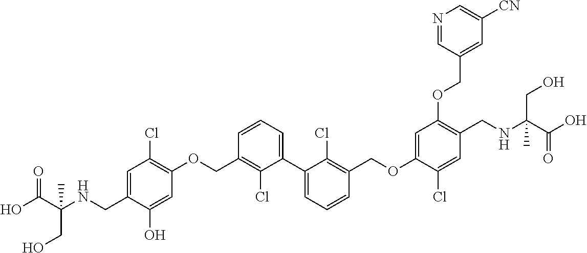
C1=C(CNC(C(O)=O)(CO)C)C(O)=CC(OCC2=C(Cl)C(C3=CC=CC(COC4=CC(OCC5=CC([CN])=CN=C5)=C(CNC(C(O)=O)(CO)C)C=C4Cl)=C3Cl)=CC=C2)=C1Cl
